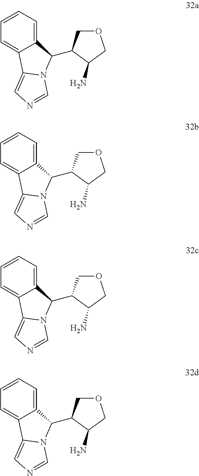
C1=CC=C2C(=C1)C1=CN=CN1C2C1COCC1N.C1=CC=C2C(=C1)C1=CN=CN1C2C1COCC1N.C1=CC=C2C(=C1)C1=CN=CN1C2C1COCC1N.C1=CC=C2C(=C1)C1=CN=CN1C2C1COCC1N
